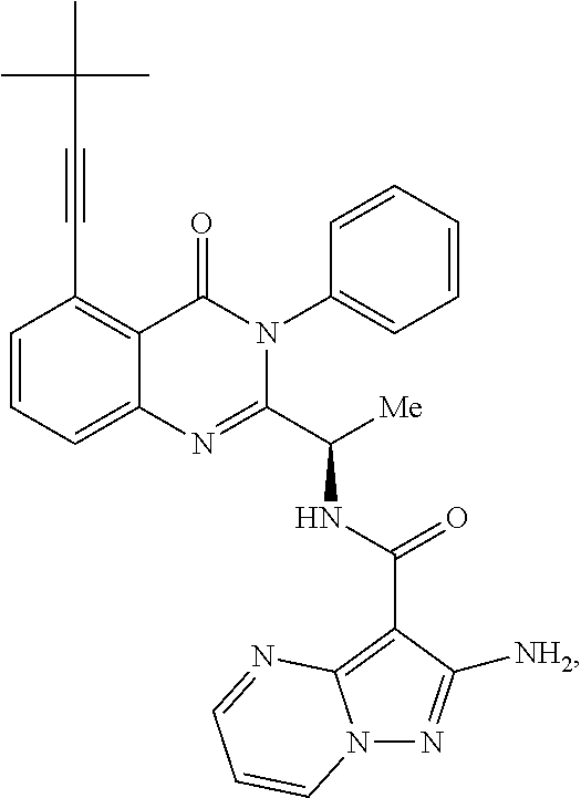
C(#CC1=C2C(=CC=C1)N=C(C([Me])NC(C1=C3N(N=C1[NH2])C=CC=N3)=O)N(C1=CC=CC=C1)C2=O)C(C)(C)C
